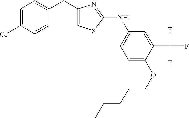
C1(CC2=CC=C(Cl)C=C2)=CSC(NC2=CC=C(OCCCCC)C(C(F)(F)F)=C2)=N1
